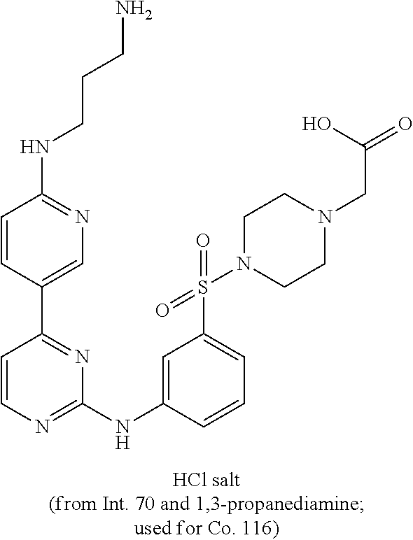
C1=C(C2=NC(NC3=CC(S(N4CCN(CC(O)=O)CC4)(=O)=O)=CC=C3)=NC=C2)C=CC(NCCCN)=N1
